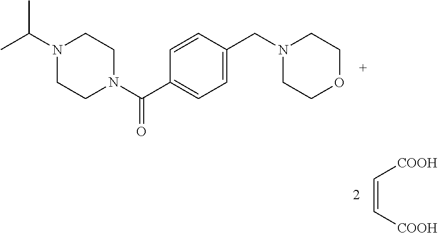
C(=C[COOH])[COOH].CC(N1CCN(C(C2=CC=C(CN3CCOCC3)C=C2)=O)CC1)C
